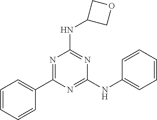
C1(C2=NC(NC3COC3)=NC(NC3=CC=CC=C3)=N2)=CC=CC=C1
